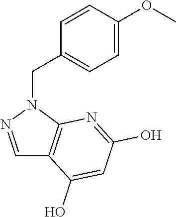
C1=CC(OC)=CC=C1CN1N=CC2=C1N=C(O)C=C2O
